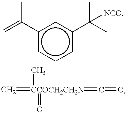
c1(C(=C)C)cccc(C(C)(C)[NCO])c1.C=[CCOCH2CH2N](C)(=O)=C=O
